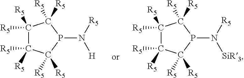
C1([R5])([R5])C([R5])([R5])C([R5])([R5])P(N([R5])[H])C1([R5])[R5].C1([R5])([R5])C([R5])([R5])C([R5])([R5])P(N([R5])[SiR3])C1([R5])[R5]
